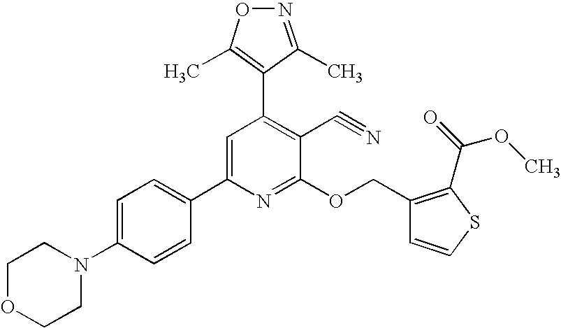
C1OCCN(C2=CC=C(C3=CC(C4=C(C)ON=C4C)=C(C#N)C(OCC4=C(C(=O)OC)SC=C4)=N3)C=C2)C1
